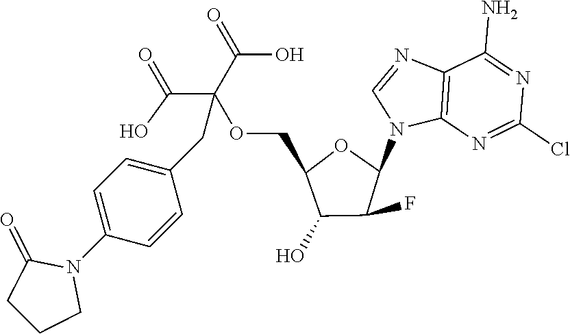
C12=C(N=C(Cl)N=C1N)N(C1OC(COC(C(=O)O)(C(=O)O)CC3=CC=C(N4C(=O)CCC4)C=C3)C(O)C1F)C=N2
